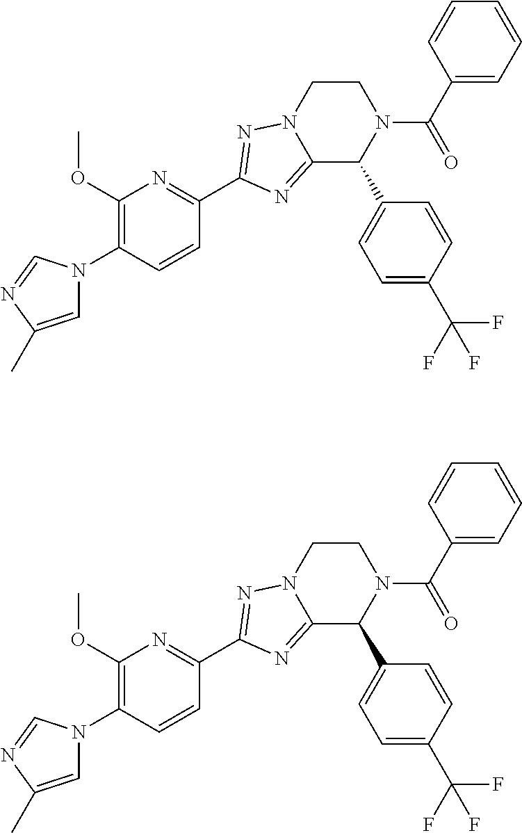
C1=C(C)N=CN1C1=C(OC)N=C(C2=NN3CCN(C(C4=CC=CC=C4)=O)C(C4=CC=C(C(F)(F)F)C=C4)C3=N2)C=C1.C1=C(C)N=CN1C1=C(OC)N=C(C2=NN3CCN(C(C4=CC=CC=C4)=O)C(C4=CC=C(C(F)(F)F)C=C4)C3=N2)C=C1
